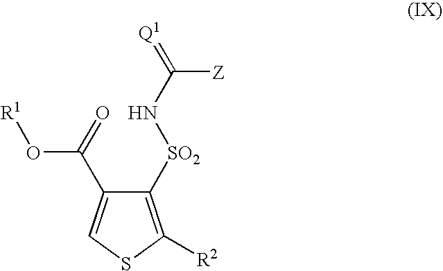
C1([SO2]NC(=[Q1])[Z])=C([R2])SC=C1C(=O)O[R1]
